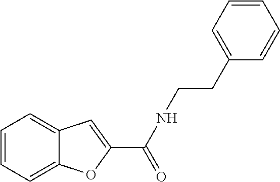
C1=CC=C2C(=C1)C=C(C(NCCC1=CC=CC=C1)=O)O2
